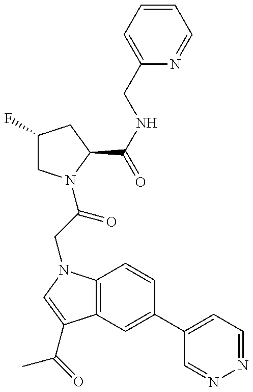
C1(F)CN(C(=O)CN2C3=C(C(C(C)=O)=C2)C=C(C2=CC=NN=C2)C=C3)C(C(=O)NCC2=CC=CC=N2)C1
